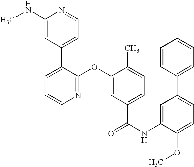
N1=C(OC2=CC(C(NC3=CC(C4=CC=CC=C4)=CC=C3OC)=O)=CC=C2C)C(C2=CC=NC(NC)=C2)=CC=C1
